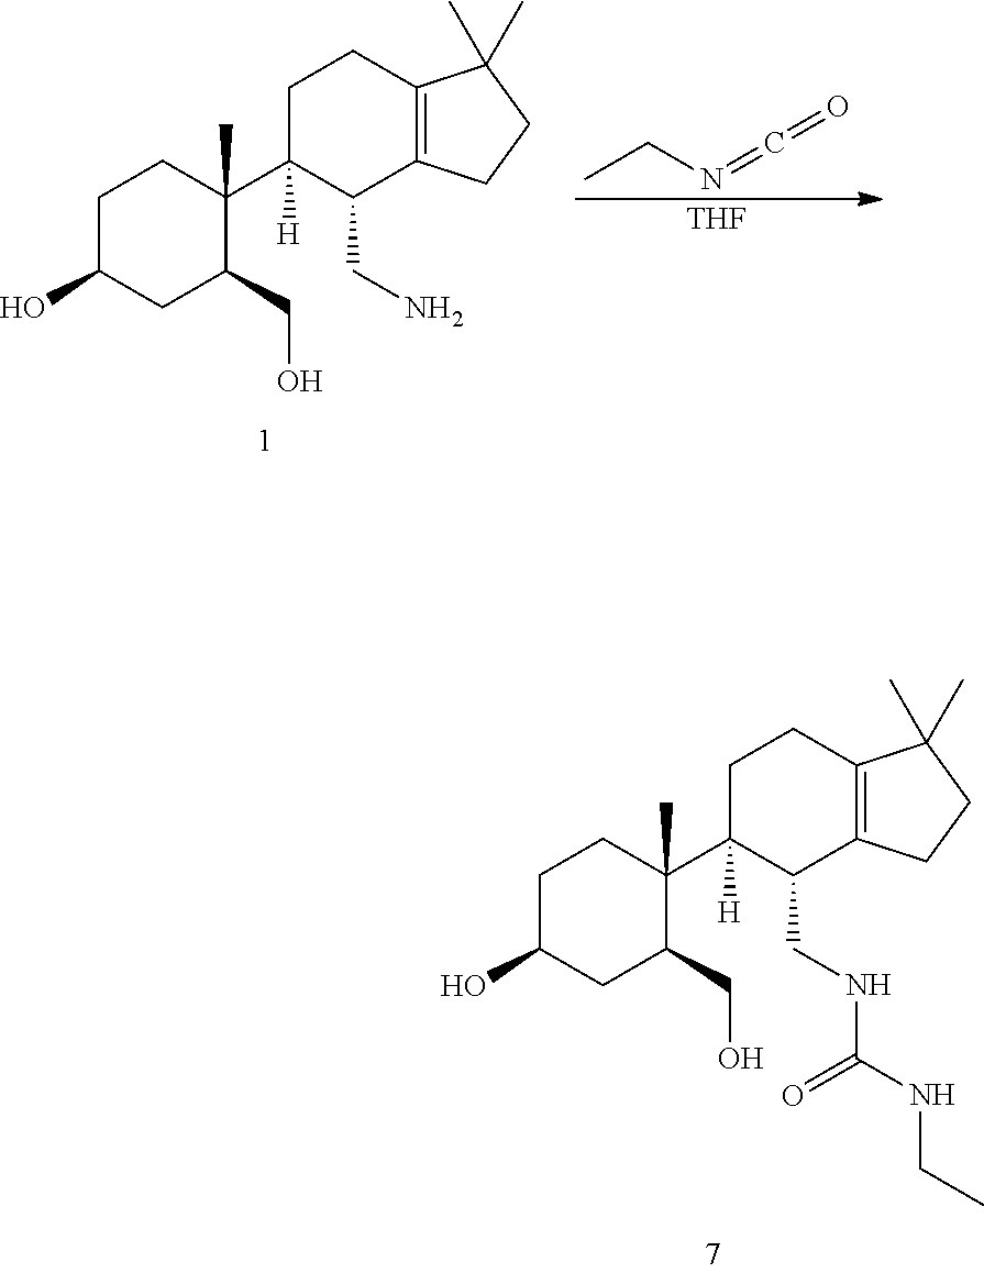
C1C(O)CC(CO)C(C2([H])C(CNC(NCC)=O)C3=C(CC2)C(C)(C)CC3)(C)C1.CCN=C=O.[THF].C1C(O)CC(CO)C(C2([H])C(CN)C3=C(CC2)C(C)(C)CC3)(C)C1
